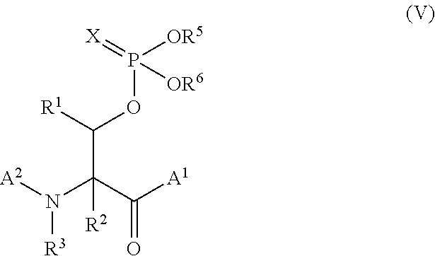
[A2]N(C(C([A1])=O)(C([R1])OP([OR5])(=[X])[OR6])[R2])[R3]
